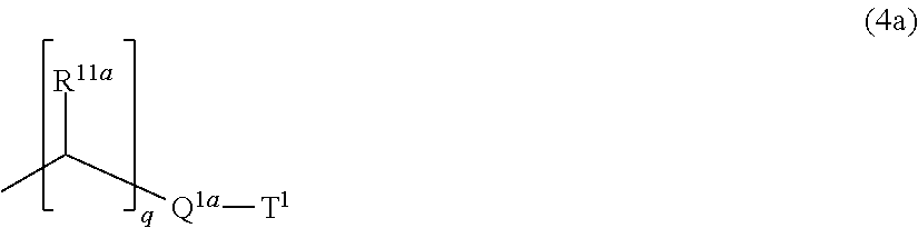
CC([Q1a][T1])[R11a]
